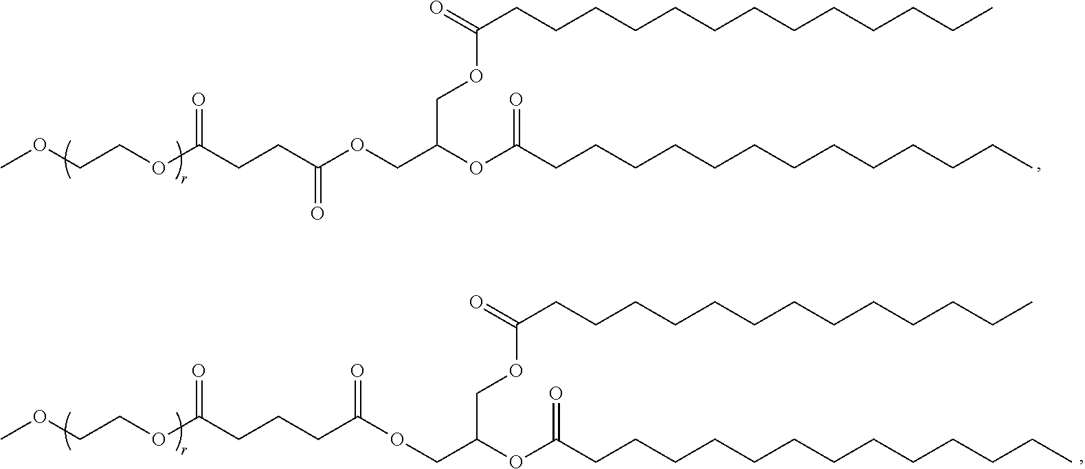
COCCOC(CCC(OCC(OC(CCCCCCCCCCCCC)=O)COC(=O)CCCCCCCCCCCCC)=O)=O.COCCOC(CCCC(OCC(OC(CCCCCCCCCCCCC)=O)COC(=O)CCCCCCCCCCCCC)=O)=O
